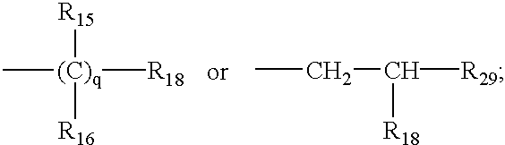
[(C)q]([R18])(C)([R15])[R16].CCC([R29])[R18]
